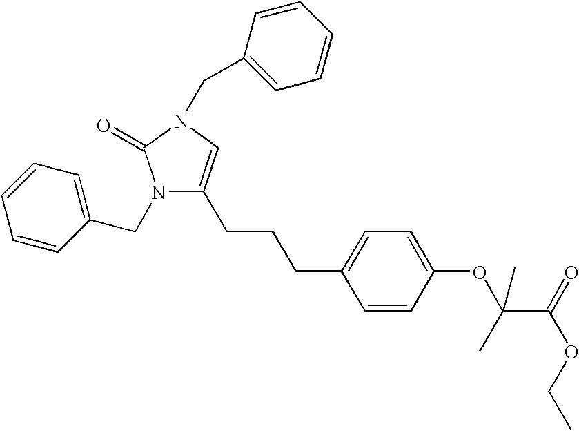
C1=CC(OC(C(=O)OCC)(C)C)=CC=C1CCCC1=CN(CC2=CC=CC=C2)C(=O)N1CC1=CC=CC=C1
